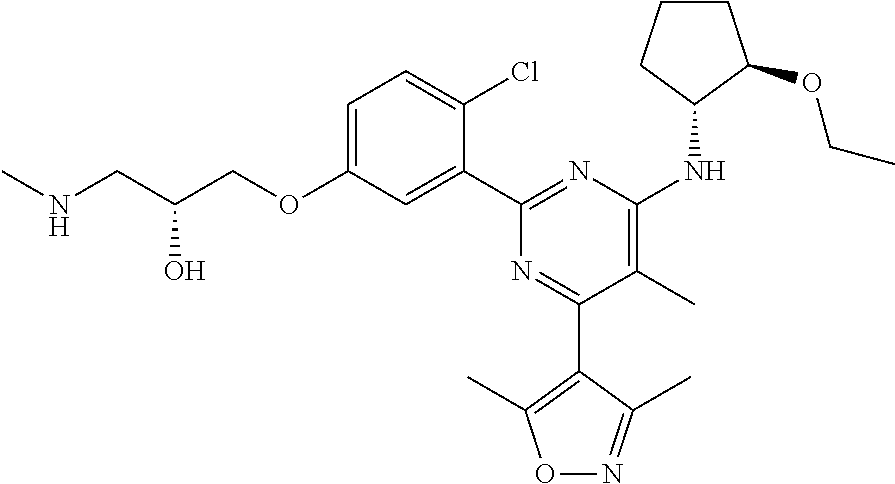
C1=C(OCC(CNC)O)C=C(C2=NC(NC3C(OCC)CCC3)=C(C)C(C3=C(C)ON=C3C)=N2)C(Cl)=C1
